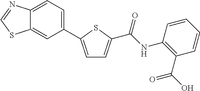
C1=C(C2=CC=C3C(=C2)SC=N3)SC(C(NC2=C(C(=O)O)C=CC=C2)=O)=C1
